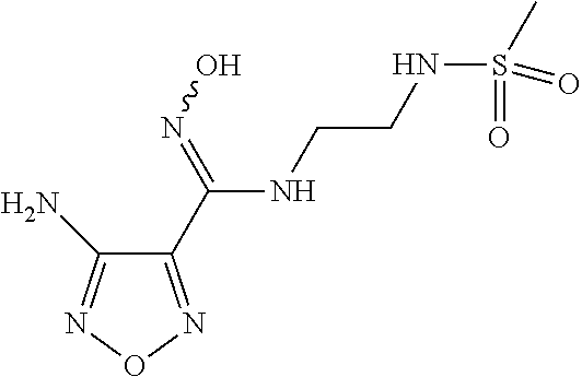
C1(C(=NO)NCCNS(C)(=O)=O)=NON=C1N
